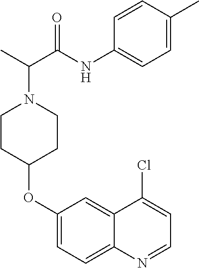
C1CC(OC2=CC=C3C(=C2)C(Cl)=CC=N3)CCN1C(C(NC1=CC=C(C)C=C1)=O)C
